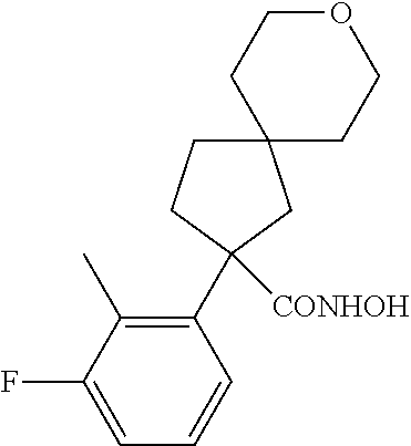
C1(C2([CONHOH])CCC3(CCOCC3)C2)=C(C)C(F)=CC=C1
